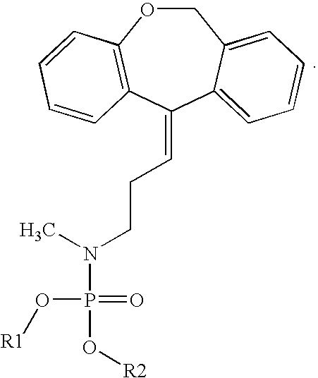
C1OC2=C(C(=CCCN(C)P(=O)(O[R1])O[R2])C3=CC=CC=C13)C=CC=C2
